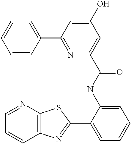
C1=NC2=C(C=C1)N=C(C1=CC=CC=C1NC(=O)C1=CC(O)=CC(C3=CC=CC=C3)=N1)S2
